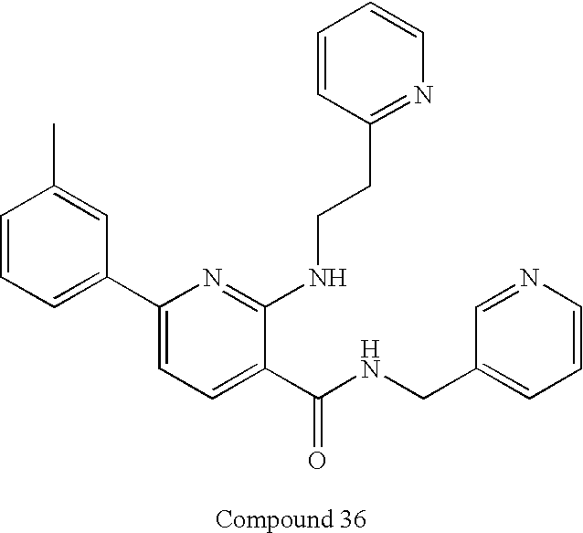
C1=CC=C(C2=CC=C(C(NCC3=CC=CN=C3)=O)C(NCCC3=NC=CC=C3)=N2)C=C1C
